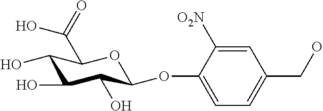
C1(O)C(O)C(O)C(OC2=CC=C(CO)C=C2[O2N])OC1C(=O)O
